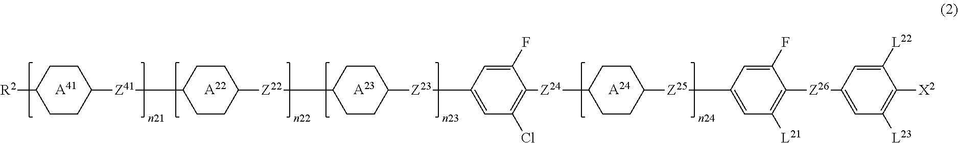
[A41].[A22].[A23].[R2]C1CCC([Z41]C2CCC([Z22]C3CCC([Z23]C4=CC(Cl)=C([Z24]C5CCC([Z25]C6=CC([L21])=C([Z26]C7=CC([L23])=C([X2])C([L22])=C7)C(F)=C6)CC5)C(F)=C4)CC3)CC2)CC1.[A24]
